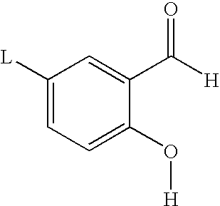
C1([L])=CC=C(O[H])C(C([H])=O)=C1
